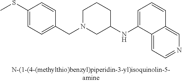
C1(SC)=CC=C(CN2CC(NC3=CC=CC4=CN=CC=C34)CCC2)C=C1
